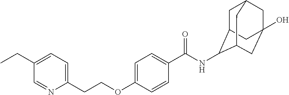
C1C2C(NC(C3=CC=C(OCCC4=CC=C(CC)C=N4)C=C3)=O)C3CC(O)(CC1C3)C2
